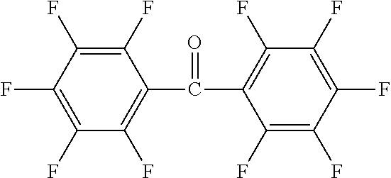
C1(F)=C(F)C(F)=C(F)C(F)=C1C(C1=C(F)C(F)=C(F)C(F)=C1F)=O
